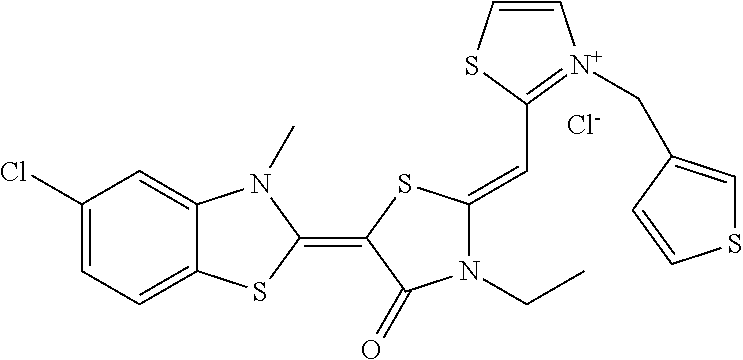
[Cl-].C1(Cl)=CC=C2C(=C1)N(C)C(=C1SC(=CC3=[N+](CC4=CSC=C4)C=CS3)N(CC)C1=O)S2
